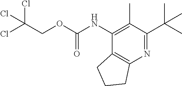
C12=C(N=C(C(C)(C)C)C(C)=C1NC(OCC(Cl)(Cl)Cl)=O)CCC2
